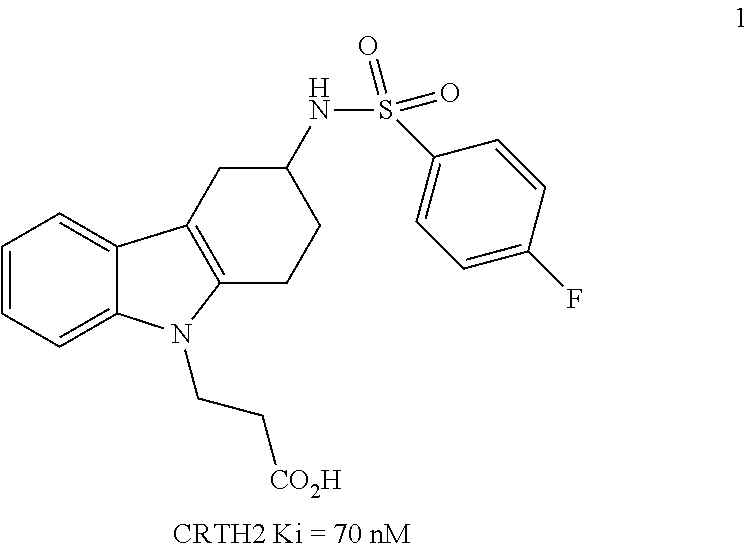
C1=CC=C2C(=C1)C1=C(CCC(NS(=O)(=O)C3=CC=C(F)C=C3)C1)N2CC[CO2H]
